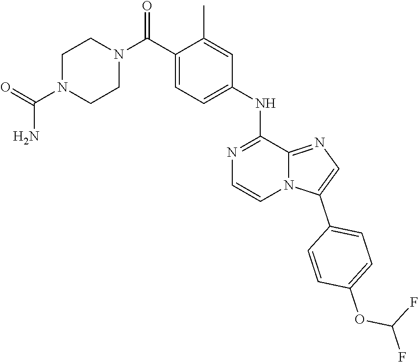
C1CN(C(=O)N)CCN1C(C1=CC=C(NC2=NC=CN3C(C4=CC=C(OC(F)F)C=C4)=CN=C32)C=C1C)=O
